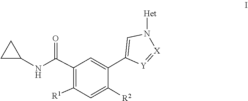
[R1]C1=C(C(NC2CC2)=O)C=C(C2=CN([Het])[X]=[Y]2)C([R2])=C1
